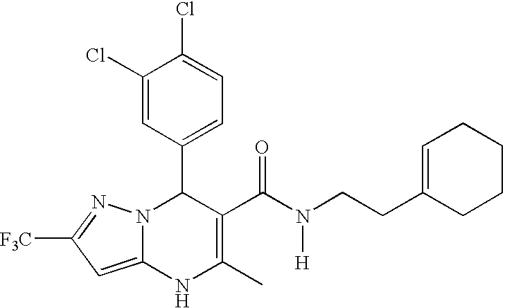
C1(Cl)=CC(C2N3C(=CC([F3C])=N3)NC(C)=C2C(N(CCC2=CCCCC2)[H])=O)=CC=C1Cl
